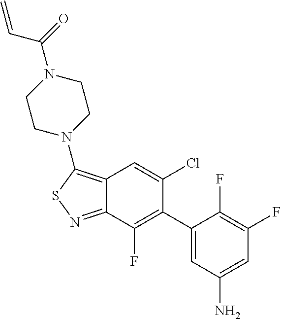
C1(C2=C(F)C3=NSC(N4CCN(C(=O)C=C)CC4)=C3C=C2Cl)=CC(N)=CC(F)=C1F
